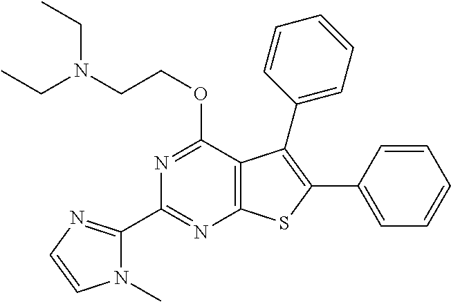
C1(C2=NC=CN2C)=NC2=C(C(OCCN(CC)CC)=N1)C(C1=CC=CC=C1)=C(C1=CC=CC=C1)S2
